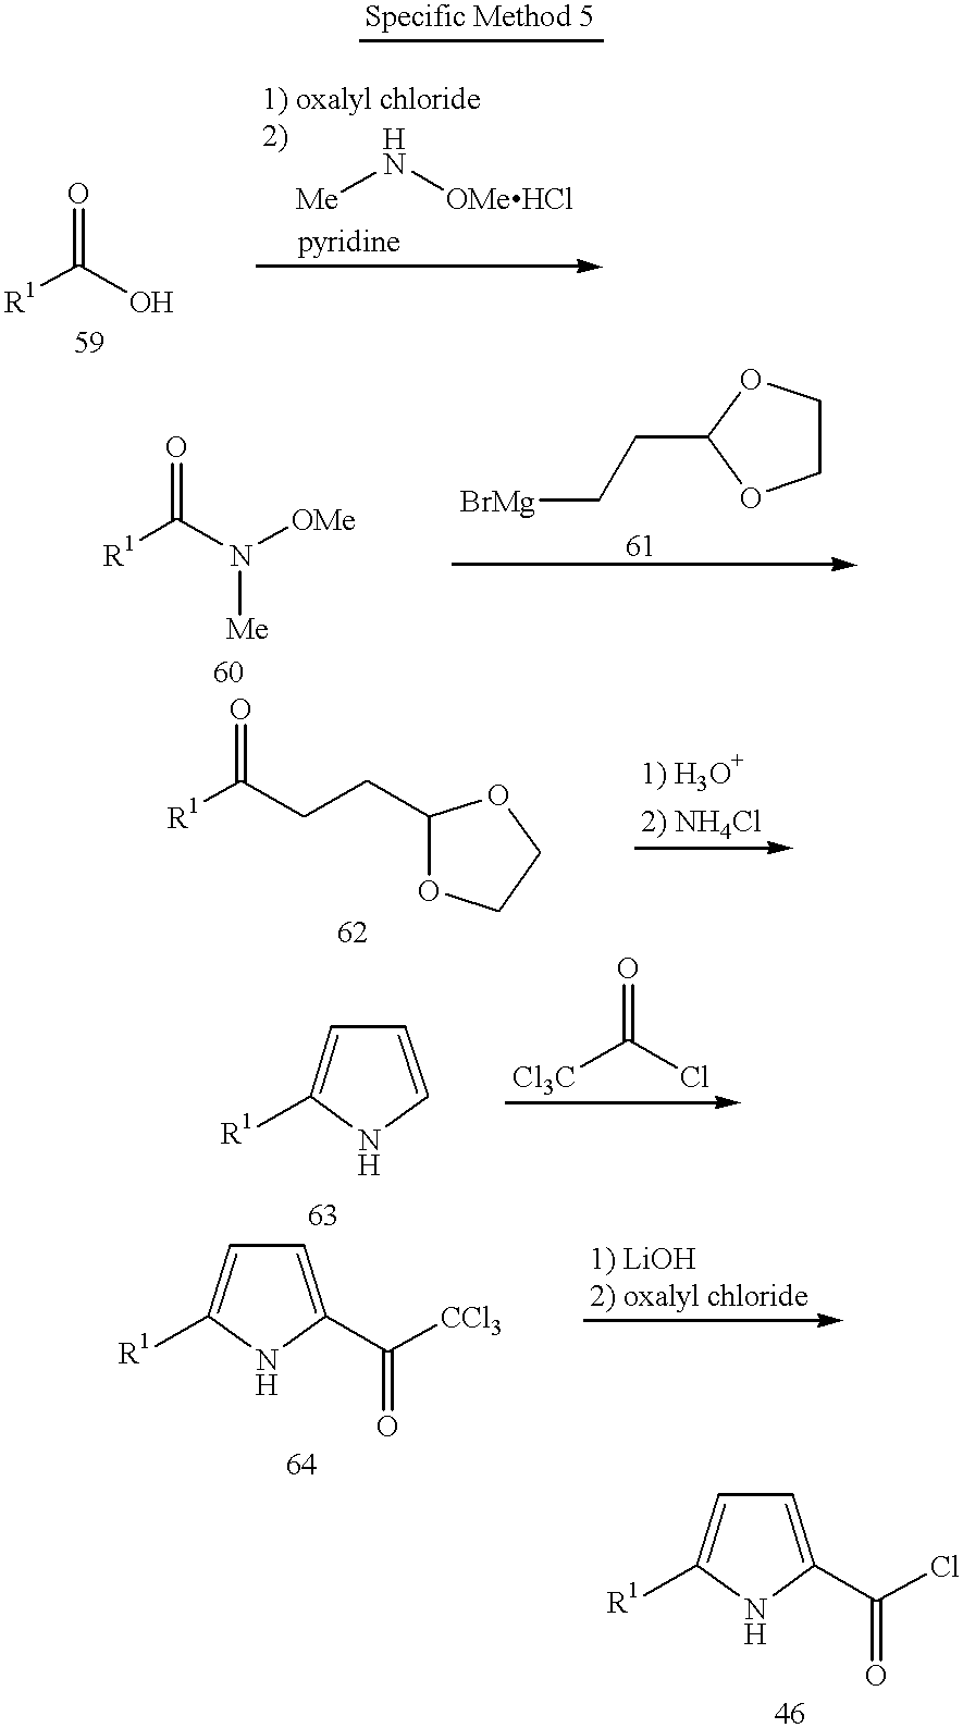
[R1]C(O)=O.[Me]N[OMeHCl].[R1]C(N([Me])[OMe])=O.C1COC(CC[BrMg])O1.C1(CCC([R1])=O)OCCO1.C1=CNC([R1])=C1.[Cl3C]C(Cl)=O.C1=C(C([CCl3])=O)NC([R1])=C1.C1=C(C(Cl)=O)NC([R1])=C1
